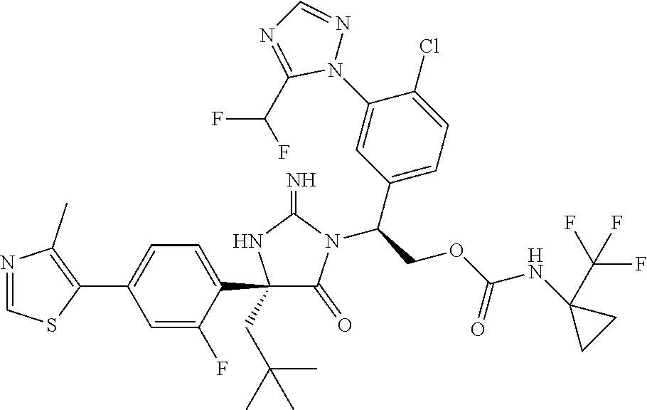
C1(C2=C(C)N=CS2)=CC=C(C2(CC(C)(C)C)C(=O)N(C(C3=CC=C(Cl)C(N4N=CN=C4C(F)F)=C3)COC(=O)NC3(C(F)(F)F)CC3)C(=N)N2)C(F)=C1
